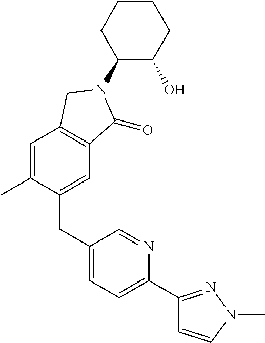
C1(CC2=CC=C(C3=NN(C)C=C3)N=C2)=CC2=C(C=C1C)CN(C1C(O)CCCC1)C2=O
